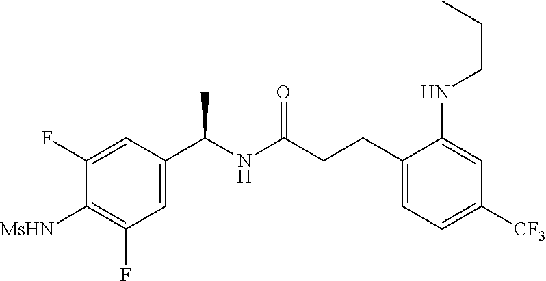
C1(F)=CC(C(NC(CCC2=CC=C([CF3])C=C2NCCC)=O)C)=CC(F)=C1[MsHN]
